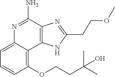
C1(OCCC(C)(C)O)=C2C(=CC=C1)N=C(N)C1=C2NC(CCOC)=N1
